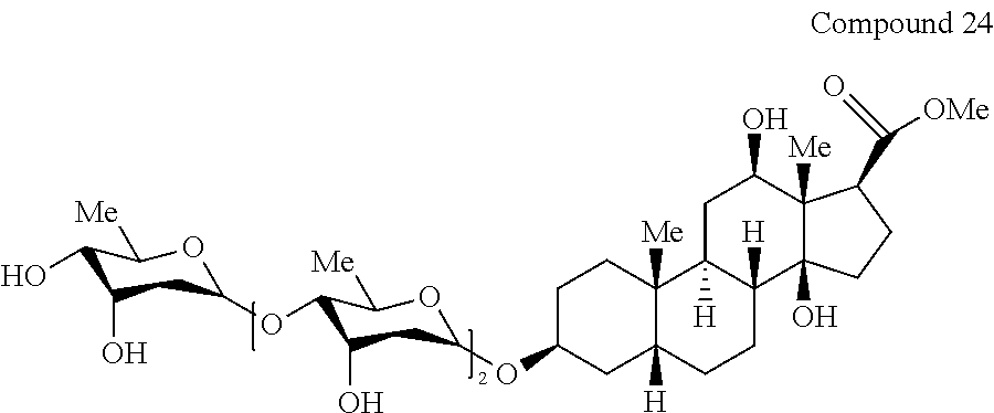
C1(O)C(O)CC(OC2C(O)CC(OC3CC4([H])C([Me])(CC3)C3([H])C([H])(CC4)C4(O)C([Me])(C(O)C3)C(C([OMe])=O)CC4)OC2[Me])OC1[Me]
